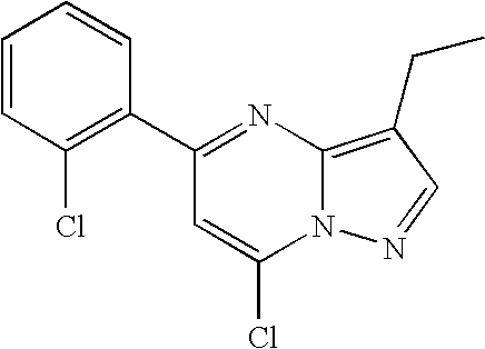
C1(C2=NC3=C(CC)C=NN3C(Cl)=C2)=C(Cl)C=CC=C1
